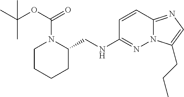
C1(CNC2=NN3C(=NC=C3CCC)C=C2)CCCCN1C(OC(C)(C)C)=O
